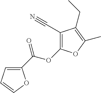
C1(C(OC2=C(C#N)C(CC)=C(C)O2)=O)=CC=CO1
